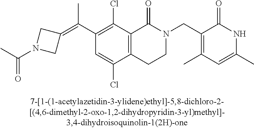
C12=C(C(Cl)=C(C(=C3CN(C(C)=O)C3)C)C=C1Cl)C(=O)N(CC1=C(C)C=C(C)NC1=O)CC2
